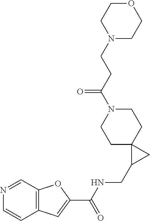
C12=C(C=NC=C1)OC(C(NCC1CC13CCN(C(CCN1CCOCC1)=O)CC3)=O)=C2
